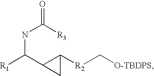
[O-TBDPS]C[R2]C1C(C(NC(=O)[R3])[R1])C1
